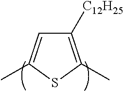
C1([C12H25])=C(C)SC(C)=C1
